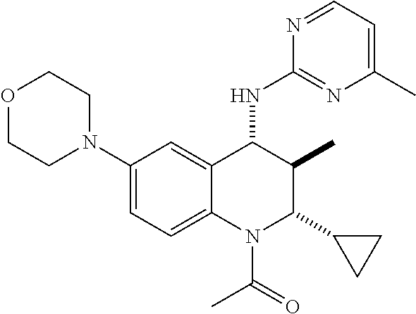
C1(N2CCOCC2)=CC=C2C(=C1)C(NC1=NC(C)=CC=N1)C(C)C(C1CC1)N2C(C)=O
